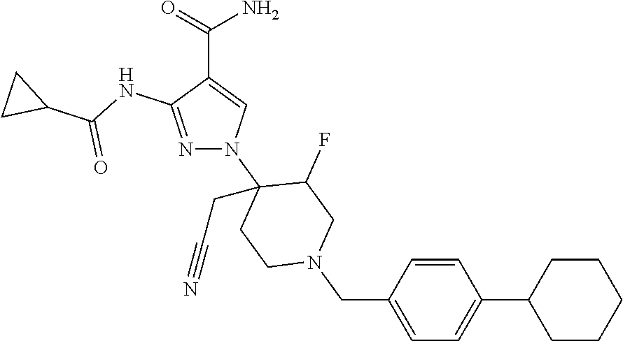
N1=C(NC(C2CC2)=O)C(C(=O)N)=CN1C1(CC#N)CCN(CC2=CC=C(C3CCCCC3)C=C2)CC1F
